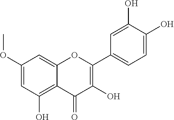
C1(OC)=CC(O)=C2C(=C1)OC(C1=CC=C(O)C(O)=C1)=C(O)C2=O
